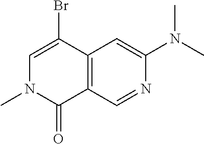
C1=C(Br)C2=C(C(=O)N1C)C=NC(N(C)C)=C2
